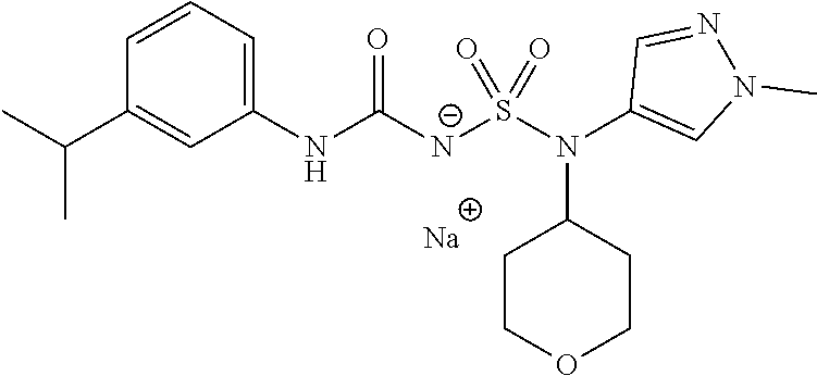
C1(NC([N-]S(N(C2=CN(C)N=C2)C2CCOCC2)(=O)=O)=O)=CC=CC(C(C)C)=C1.[Na]
